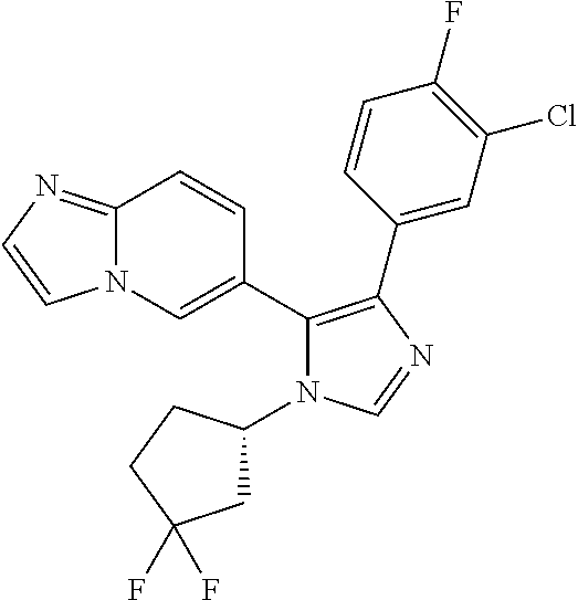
N12C(=NC=C1)C=CC(C1=C(C3=CC(Cl)=C(F)C=C3)N=CN1C1CC(F)(F)CC1)=C2
